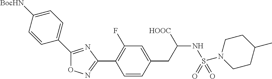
O1N=C(C2=C(F)C=C(CC(NS(=O)(=O)N3CCC(C)CC3)[HOOC])C=C2)N=C1C1=CC=C([BocHN])C=C1
